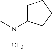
C1C(N(C)C)CCC1
